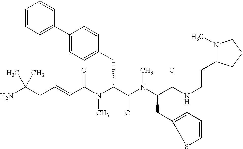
NC(CC=CC(N(C(C(=O)N(C)C(CC1=CC=CS1)C(=O)NCCC1N(C)CCC1)CC1=CC=C(C2=CC=CC=C2)C=C1)C)=O)(C)C
